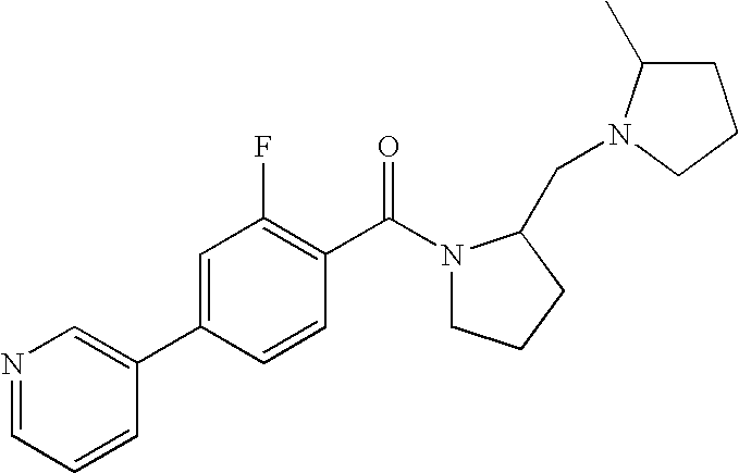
C1=NC=C(C2=CC(F)=C(C(=O)N3CCCC3CN3C(C)CCC3)C=C2)C=C1
